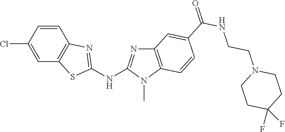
ClC1=CC2=C(C=C1)N=C(NC1=NC3=C(N1C)C=CC(C(NCCN1CCC(F)(F)CC1)=O)=C3)S2
